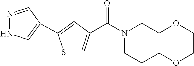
S1C=C(C(N2CCC3C(C2)OCCO3)=O)C=C1C1=CNN=C1
